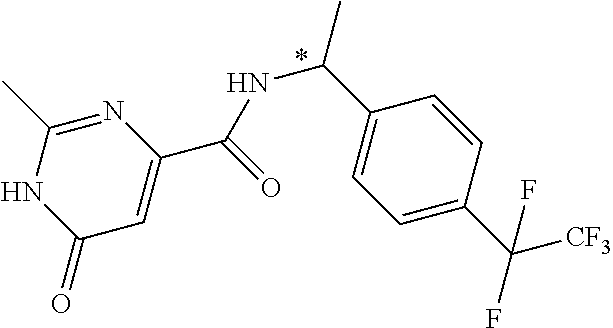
C1(=O)C=C(C(=O)NC(C)C2=CC=C(C([CF3])(F)F)C=C2)N=C(C)N1
